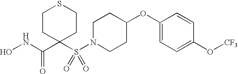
C(=O)(C1(S(N2CCC(OC3=CC=C(O[CF3])C=C3)CC2)(=O)=O)CCSCC1)NO
